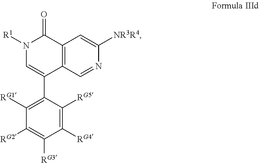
C12=C(C=NC([NR3R4])=C1)C(C1=C([RG1])C([RG2])=C([RG3])C([RG4])=C1[RG5])=CN([R1])C2=O
